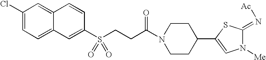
C1(Cl)=CC=C2C(=C1)C=CC(S(=O)(=O)CCC(N1CCC(C3=CN([Me])C(=N[Ac])S3)CC1)=O)=C2
